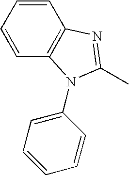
C1=CC=CC2=C1N=C(C)N2C1=CC=CC=C1
